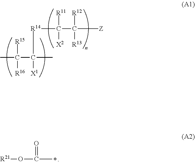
[R14](C(C([Z])([R12])[R13])([R11])[X2])C(C)(C(C)([R15])[R16])[X1].[R21]OC(C)=O
